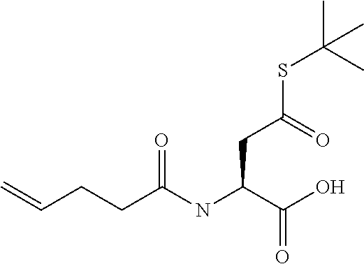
C=CCCC(NC(C(O)=O)CC(SC(C)(C)C)=O)=O
